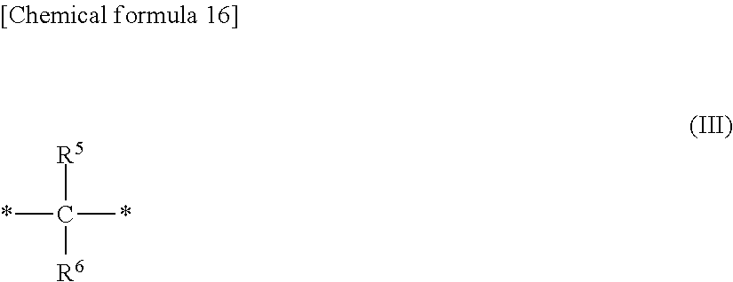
*C(*)([R5])[R6]
